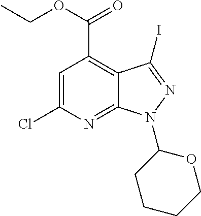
C1=C(Cl)N=C2C(=C1C(OCC)=O)C(I)=NN2C1CCCCO1
